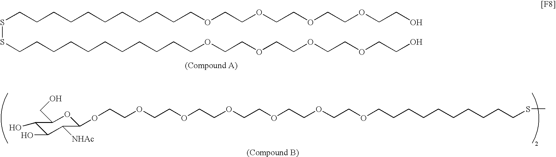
S(CCCCCCCCCCCOCCOCCOCCOCCO)SCCCCCCCCCCCOCCOCCOCCOCCO.C1(O)C(O)C([NHAc])C(OCCOCCOCCOCCOCCOCCOCCCCCCCCCCSC)OC1CO
